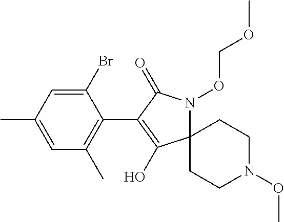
C12(N(OCOC)C(=O)C(C3=C(C)C=C(C)C=C3Br)=C1O)CCN(OC)CC2
